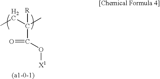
[R]C(CC)(C)C(O[X1])=O
